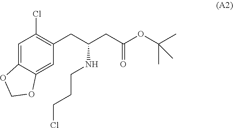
C1=C2C(=CC(CC(NCCCCl)CC(OC(C)(C)C)=O)=C1Cl)OCO2
